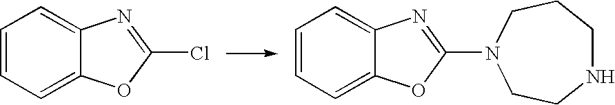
C1=CC=C2C(=C1)N=C(Cl)O2.C1=CC=C2C(=C1)N=C(N1CCNCCC1)O2
